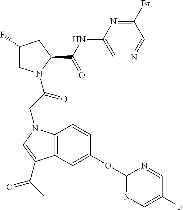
C1(F)CN(C(CN2C3=C(C=C(OC4=NC=C(F)C=N4)C=C3)C(C(C)=O)=C2)=O)C(C(NC2=CN=CC(Br)=N2)=O)C1
